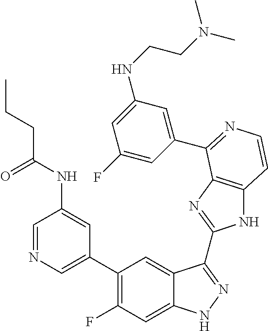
C1=C(C2=C(F)C=C3C(=C2)C(C2=NC4=C(N2)C=CN=C4C2=CC(NCCN(C)C)=CC(F)=C2)=NN3)C=C(NC(CCC)=O)C=N1
